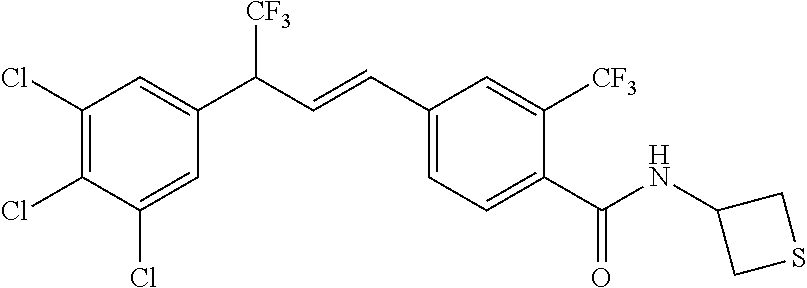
C1(Cl)=C(Cl)C(Cl)=CC(C(C=CC2=CC=C(C(=O)NC3CSC3)C([CF3])=C2)[CF3])=C1
